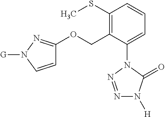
C1(SC)=C(COC2=NN([G])C=C2)C(N2N=NN([H])C2=O)=CC=C1
